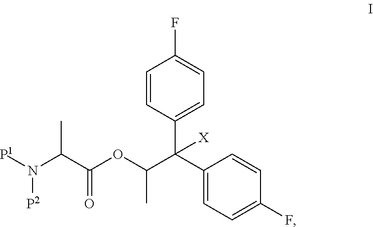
[P2]N(C(C(=O)OC(C(C1=CC=C(F)C=C1)([X])C1=CC=C(F)C=C1)C)C)[P1]
